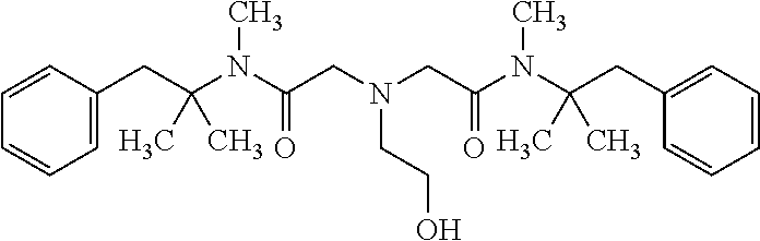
C1=CC(CC(N(C(CN(CC(N(C(CC2=CC=CC=C2)(C)C)C)=O)CCO)=O)C)(C)C)=CC=C1
